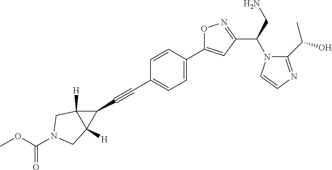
C1=CC(C2=CC(C(N3C(C(O)C)=NC=C3)CN)=NO2)=CC=C1C#CC1C2([H])C1([H])CN(C(OC)=O)C2
